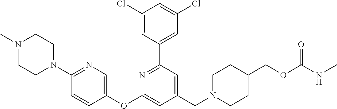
C1(Cl)=CC(C2=NC(OC3=CN=C(N4CCN(C)CC4)C=C3)=CC(CN3CCC(COC(NC)=O)CC3)=C2)=CC(Cl)=C1
